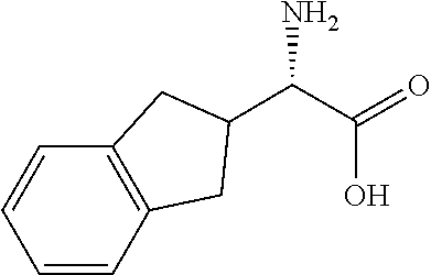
C1=CC=CC2=C1CC(C(N)C(=O)O)C2
